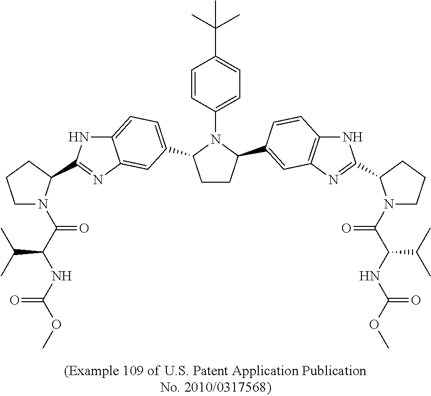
C1CC(C2=CC3=C(NC(C4N(C(C(NC(OC)=O)C(C)C)=O)CCC4)=N3)C=C2)N(C2=CC=C(C(C)(C)C)C=C2)C1C1=CC=C2NC(C3N(C(C(NC(OC)=O)C(C)C)=O)CCC3)=NC2=C1
